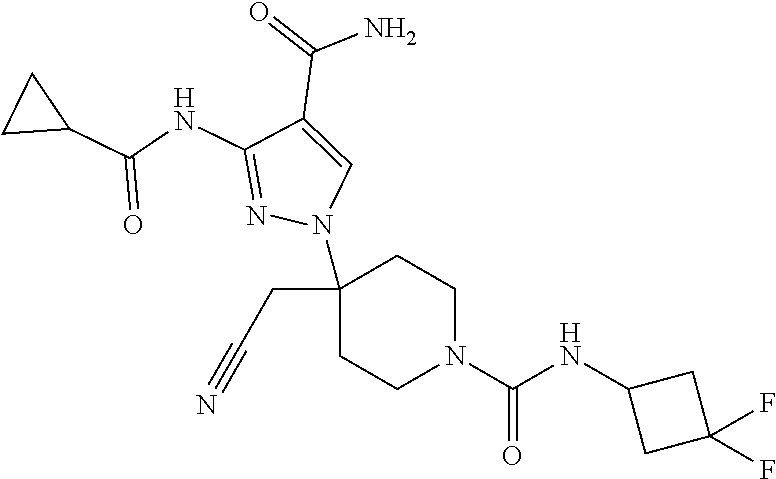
C1(CC#N)(N2C=C(C(=O)N)C(NC(C3CC3)=O)=N2)CCN(C(NC2CC(F)(F)C2)=O)CC1
